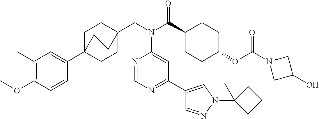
C1(C)=C(OC)C=CC(C23CCC(CN(C(C4CCC(OC(N5CC(O)C5)=O)CC4)=O)C4=CC(C5=CN(C6(C)CCC6)N=C5)=NC=N4)(CC2)CC3)=C1
